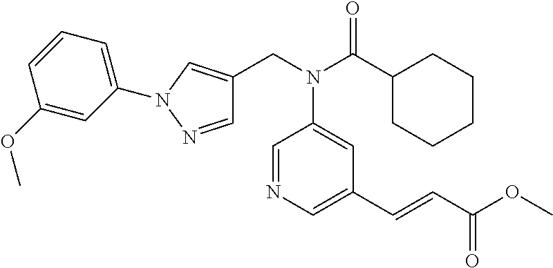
N(C(C1CCCCC1)=O)(C1=CC(C=CC(OC)=O)=CN=C1)CC1=CN(C2=CC=CC(OC)=C2)N=C1
